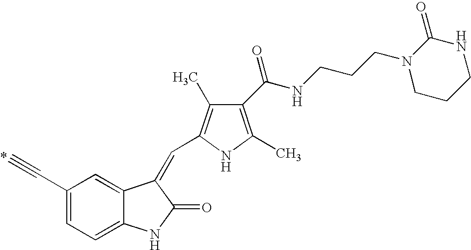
C1(C#C)=CC=C2C(=C1)C(=CC1=C(C)C(C(NCCCN3CCCNC3=O)=O)=C(C)N1)C(=O)N2
